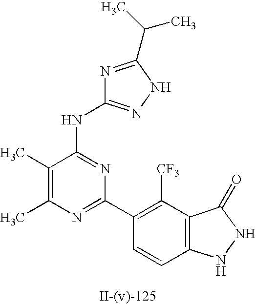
N1=C(C(C)C)NN=C1NC1=NC(C2=C([CF3])C3=C(C=C2)NNC3=O)=NC(C)=C1C
